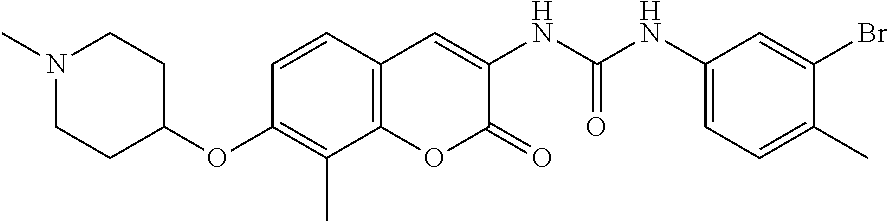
N1(C)CCC(OC2=C(C)C3=C(C=C2)C=C(NC(NC2=CC=C(C)C(Br)=C2)=O)C(=O)O3)CC1
